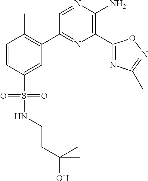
C1(C2=C(C)C=CC(S(=O)(=O)NCCC(O)(C)C)=C2)=NC(C2=NC(C)=NO2)=C(N)N=C1
